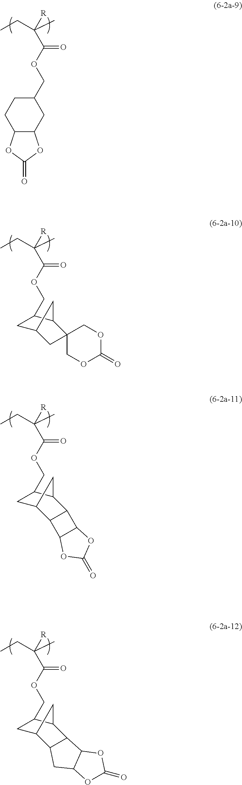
CCC(C)(C(OCC1CC2CC1C1(C2)COC(=O)OC1)=O)[R].CCC(C)(C(OCC1CCC2C(C1)OC(=O)O2)=O)[R].CCC(C)(C(OCC1CC2CC1C1C2C2C1OC(=O)O2)=O)[R].CCC(C)(C(OCC1CC2CC1C1C2CC2C1OC(=O)O2)=O)[R]
